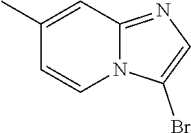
N12C(=NC=C1Br)C=C(C)C=C2
